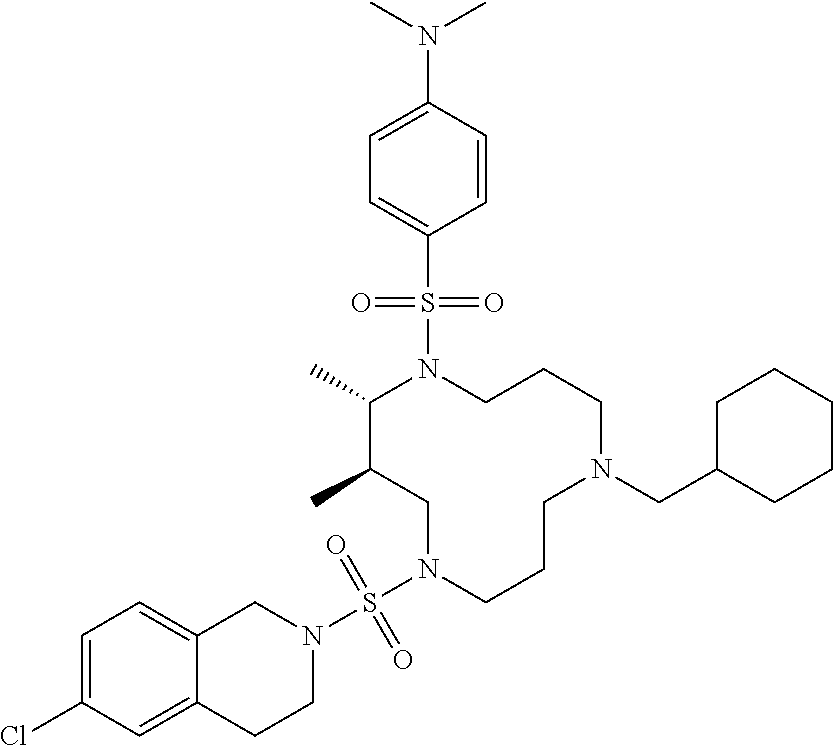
C1(C)C(C)CN(S(N2CC3=CC=C(Cl)C=C3CC2)(=O)=O)CCCN(CC2CCCCC2)CCCN1S(C1=CC=C(N(C)C)C=C1)(=O)=O
